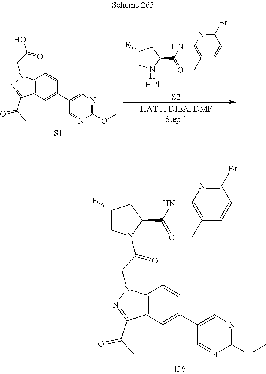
C12=C(C=C(C3=CN=C(OC)N=C3)C=C1)C(C(=O)C)=NN2CC(=O)N1CC(F)CC1C(=O)NC1=C(C)C=CC(Br)=N1.[S1].C12=C(C=C(C3=CN=C(OC)N=C3)C=C1)C(C(=O)C)=NN2CC(O)=O.[S2].Cl.C1NC(C(NC2=C(C)C=CC(Br)=N2)=O)CC1F
